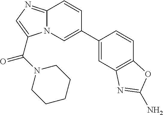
N12C(=NC=C1C(N1CCCCC1)=O)C=CC(C1=CC3=C(C=C1)OC(N)=N3)=C2
